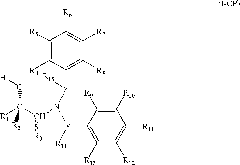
C1([R5])=C([R4])C([Z](N([Y](C2=C([R13])C([R12])=C([R11])C([R10])=C2[R9])[R14])C(C(O[H])([R1])[R2])[R3])[R15])=C([R8])C([R7])=C1[R6]
